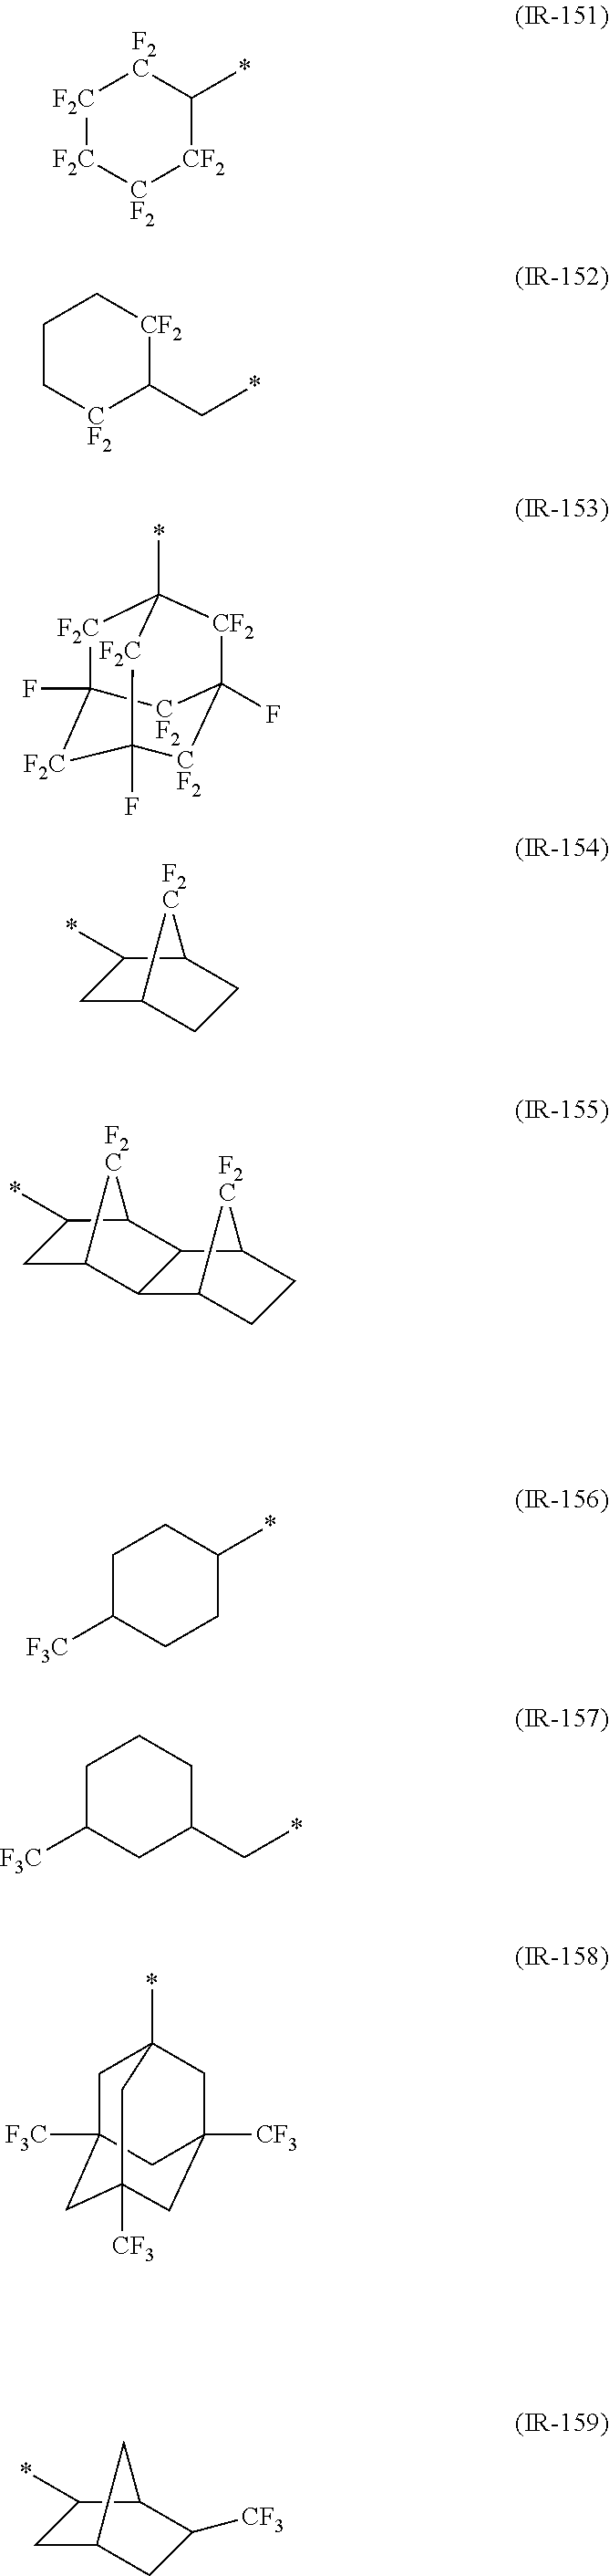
[F2C]1[F2C][CF2][CF2]C(*)[F2C]1.C1C[CF2]C(C*)[CF2]C1.[F2C]1C2(F)[F2C]C3(F)[CF2]C(F)([CF2]C1(*)[F2C]3)[CF2]2.C1C2CCC(C1*)[F2C]2.C1C2[F2C]C(C1*)C1C2C2CCC1[F2C]2.C1C([F3C])CCC(*)C1.C1C([F3C])CC(C*)CC1.C1C2([F3C])CC3([CF3])CC([CF3])(CC1(*)C3)C2.C1C2CC([CF3])C(C1*)C2
